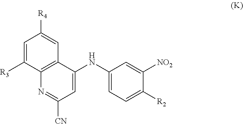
C1=C([R3])C2=C(C=C1[R4])C(NC1=CC=C([R2])C([NO2])=C1)=CC([CN])=N2
